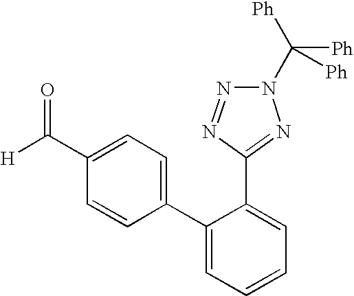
C1(C([H])=O)=CC=C(C2=CC=CC=C2C2=NN(C([Ph])([Ph])[Ph])N=N2)C=C1
